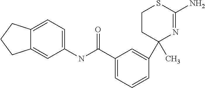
N1=C(N)SCCC1(C)C1=CC(C(NC2=CC=C3C(=C2)CCC3)=O)=CC=C1
